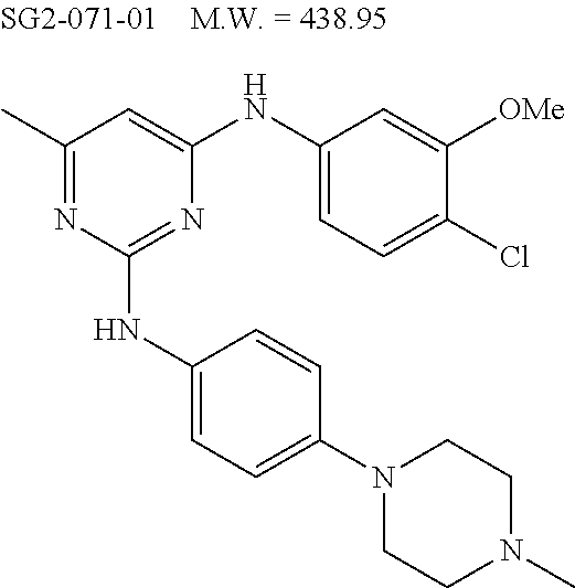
C1(C)=NC(NC2=CC=C(N3CCN(C)CC3)C=C2)=NC(NC2=CC=C(Cl)C([OMe])=C2)=C1
